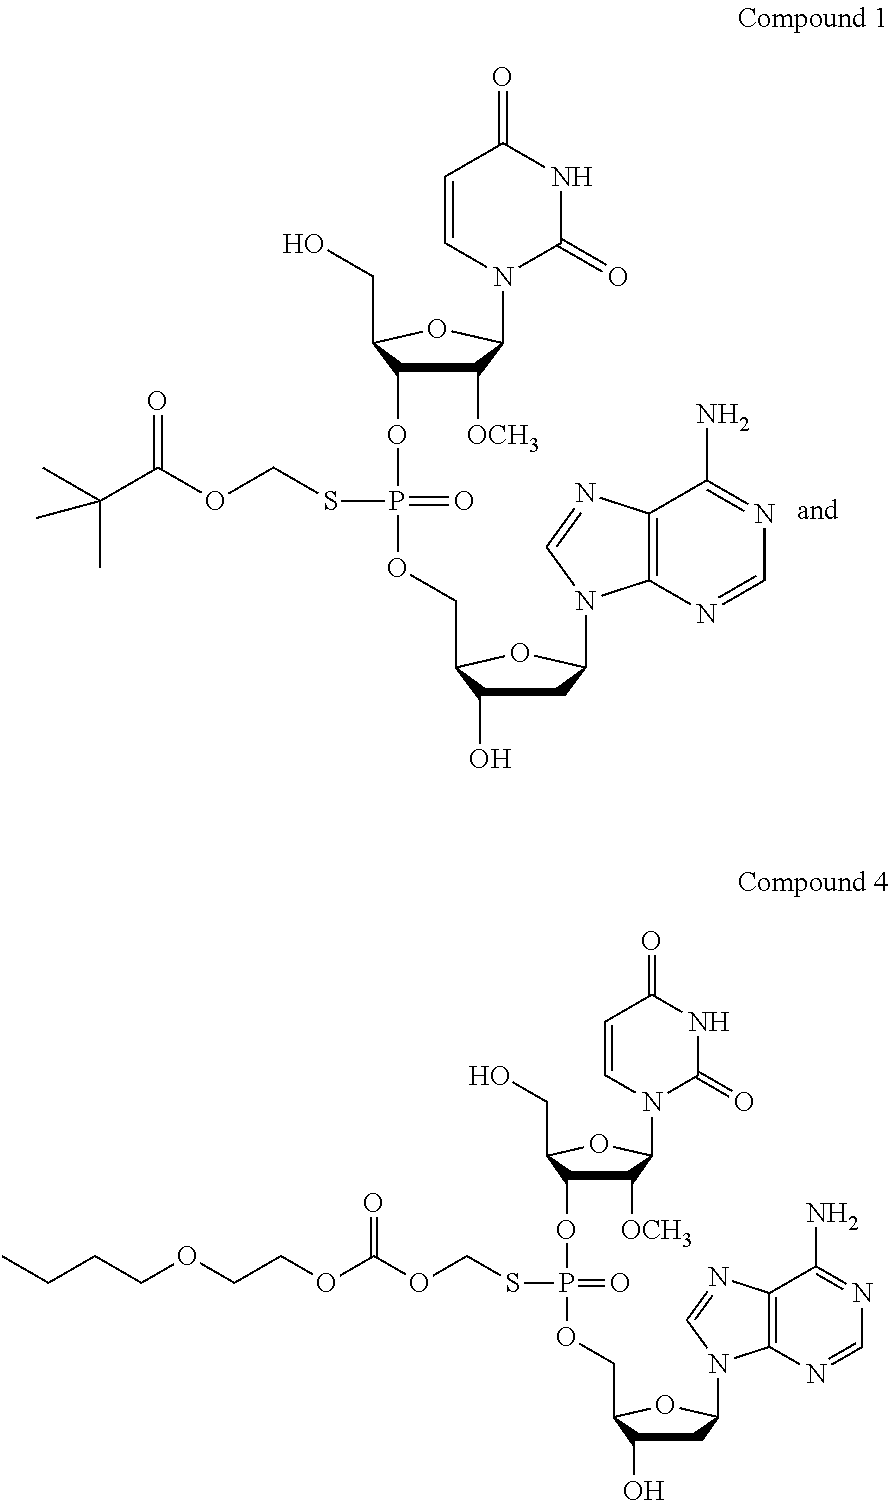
C1=CN(C2C([OCH3])C(OP(OCC3C(O)CC(N4C5=C(N=C4)C(N)=NC=N5)O3)(=O)SCOC(C(C)(C)C)=O)C(CO)O2)C(=O)NC1=O.C1=CN(C2C([OCH3])C(OP(OCC3C(O)CC(N4C5=C(N=C4)C(N)=NC=N5)O3)(=O)SCOC(OCCOCCCC)=O)C(CO)O2)C(=O)NC1=O
